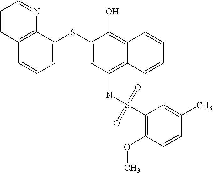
C1=CC2=C(N=C1)C(SC1=CC(NS(C3=C(OC)C=CC(C)=C3)(=O)=O)=C3C(=C1O)C=CC=C3)=CC=C2
